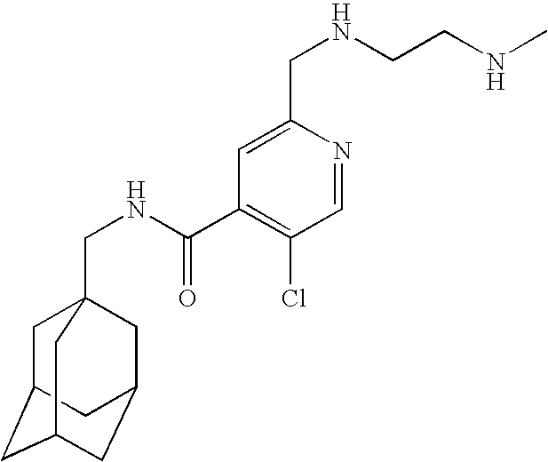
C1C2CC3CC(CC1(CNC(C1=C(Cl)C=NC(CNCCNC)=C1)=O)C3)C2
